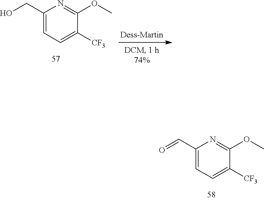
C1(CO)=CC=C([CF3])C(OC)=N1.C1(C=O)=CC=C([CF3])C(OC)=N1
